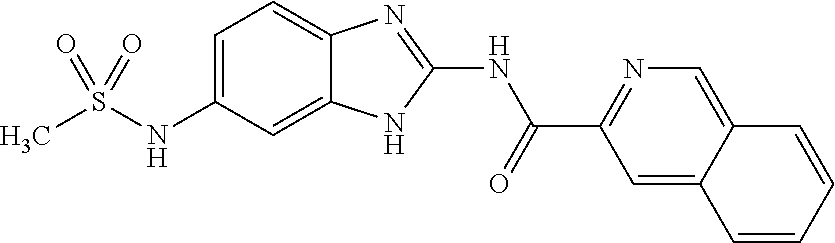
C1=C(NS(C)(=O)=O)C=C2C(=C1)N=C(NC(C1=NC=C3C(=C1)C=CC=C3)=O)N2
